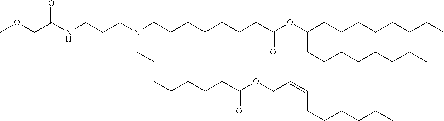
C(C=CCOC(CCCCCCCN(CCCCCCCC(=O)OC(CCCCCCCC)CCCCCCCC)CCCNC(COC)=O)=O)CCCCC
